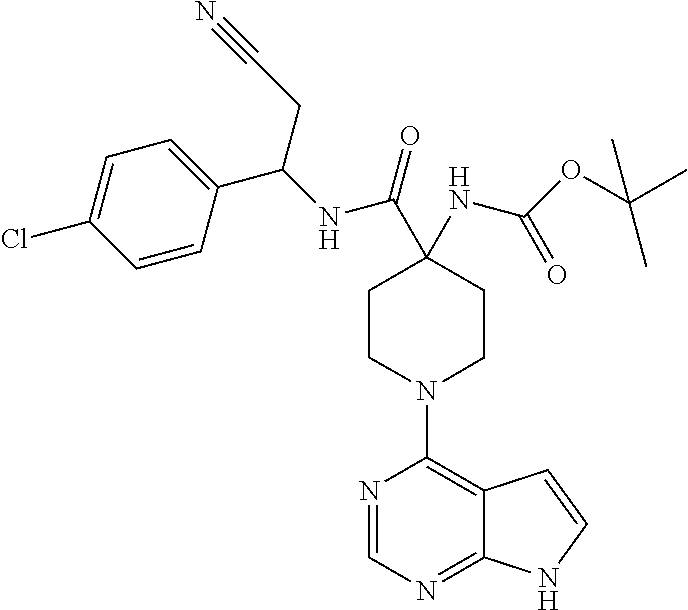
N1=CN=C2C(=C1N1CCC(C(NC(C3=CC=C(Cl)C=C3)CC#N)=O)(NC(OC(C)(C)C)=O)CC1)C=CN2
